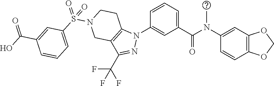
C1(N(C(C2=CC=CC(N3C4=C(C(C(F)(F)F)=N3)CN(S(C3=CC=CC(C(O)=O)=C3)(=O)=O)CC4)=C2)=O)C)=CC2=C(C=C1)OCO2
